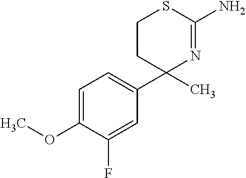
C1CC(C)(C2=CC=C(OC)C(F)=C2)N=C(N)S1
